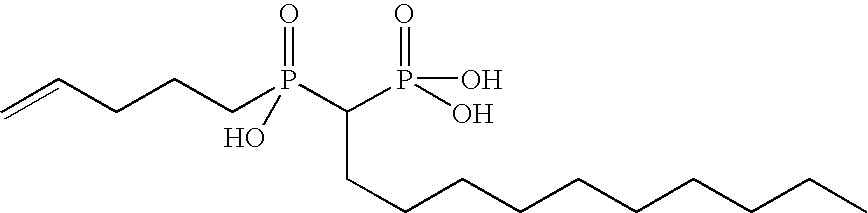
C=CCCCP(C(P(O)(=O)O)CCCCCCCCCC)(=O)O
